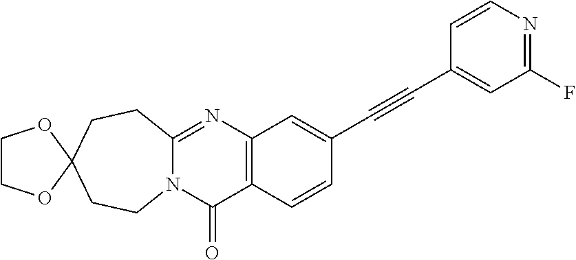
N12C(=NC3=C(C1=O)C=CC(C#CC1=CC(F)=NC=C1)=C3)CCC1(CC2)OCCO1
